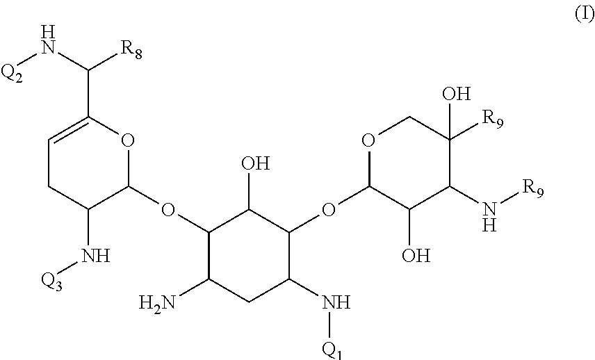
C1=C(C([R8])N[Q2])OC(OC2C(N)CC(N[Q1])C(OC3C(O)C(N[R9])C([R9])(O)CO3)C2O)C(N[Q3])C1
